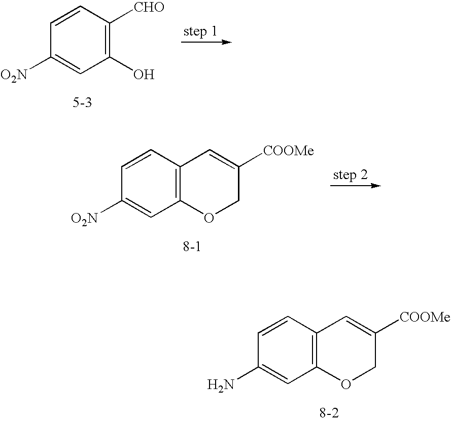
C1([O2N])=CC(O)=C([CHO])C=C1.C1([O2N])=CC2=C(C=C1)C=C([COOMe])CO2.C1(N)=CC2=C(C=C1)C=C([COOMe])CO2
